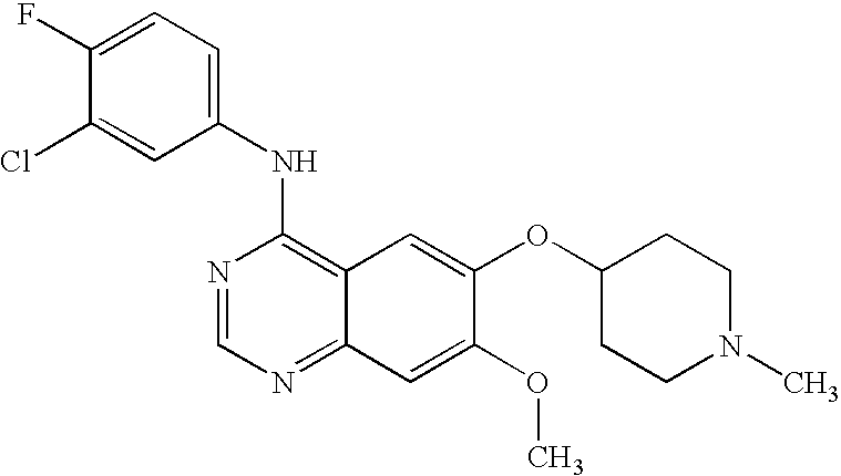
N1=CN=C2C(=C1NC1=CC=C(F)C(Cl)=C1)C=C(OC1CCN(C)CC1)C(OC)=C2
